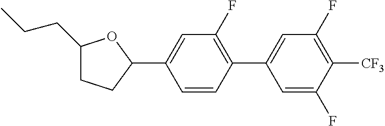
C1(CCC)CCC(C2=CC(F)=C(C3=CC(F)=C([CF3])C(F)=C3)C=C2)O1
